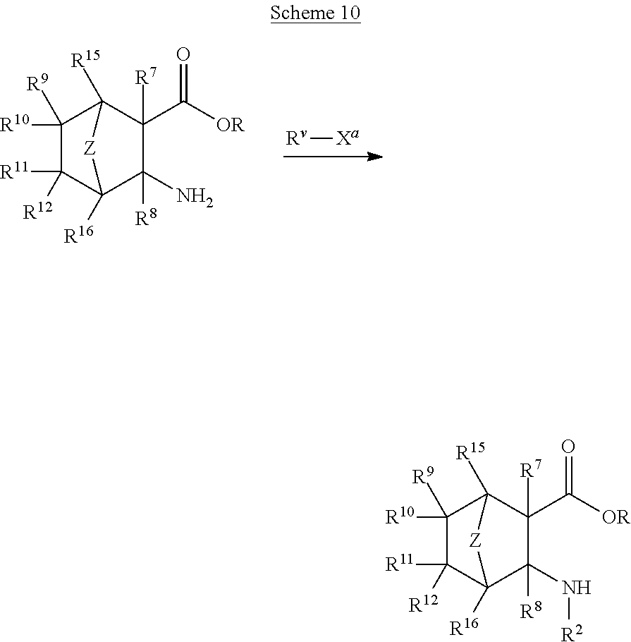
C1([R10])([R9])C([R11])([R12])C2([R16])C([R8])(N)C([R7])(C([OR])=O)C1([R15])[Z]2.[Rv][Xa].C1([R10])([R9])C([R11])([R12])C2([R16])C([R8])(N[R2])C([R7])(C([OR])=O)C1([R15])[Z]2
